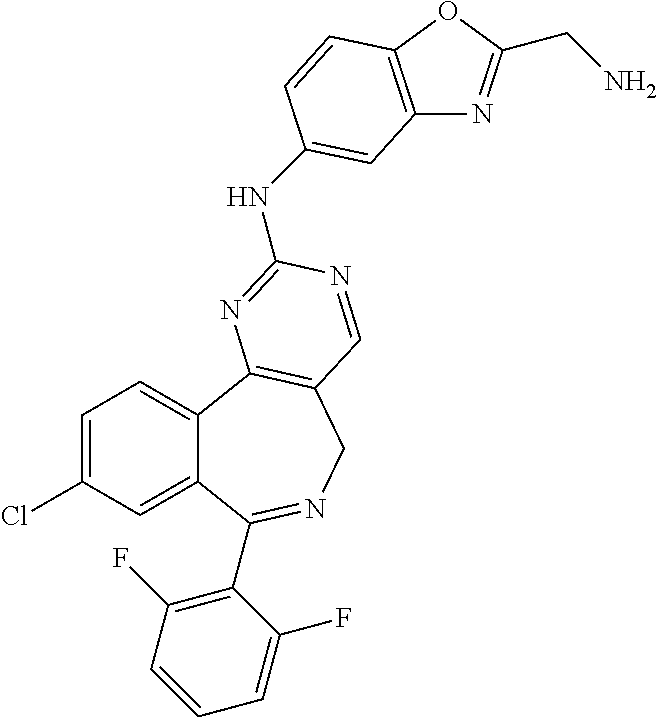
C1=C(Cl)C=C2C(=C1)C1=C(CN=C2C2=C(F)C=CC=C2F)C=NC(NC2=CC3=C(OC(CN)=N3)C=C2)=N1
